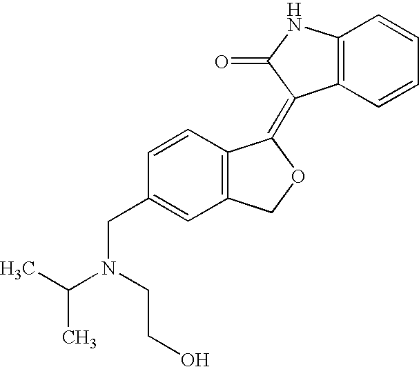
C1(CN(C(C)C)CCO)=CC2=C(C=C1)C(=C1C3=C(NC1=O)C=CC=C3)OC2
